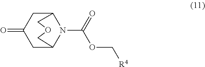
O=C1CC2N(C(=O)OC[R4])C(C1)COC2
